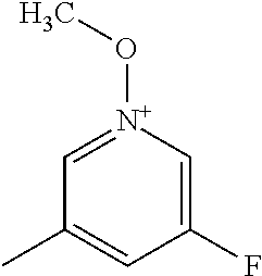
C1(F)=C[N+](OC)=CC(C)=C1
